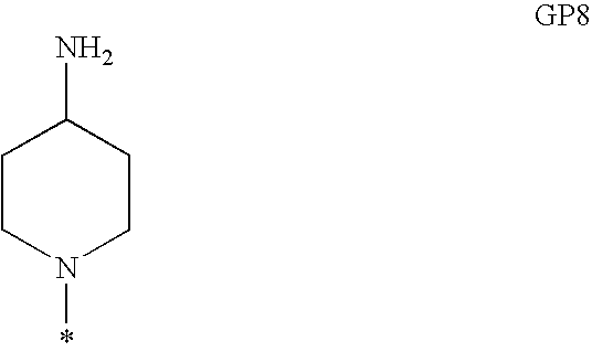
C1CN(*)CCC1N
